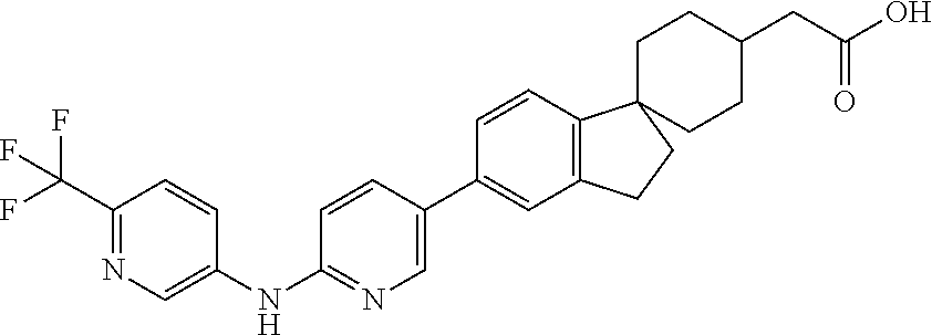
C1(C(F)(F)F)=NC=C(NC2=NC=C(C3=CC4=C(C=C3)C3(CC4)CCC(CC(O)=O)CC3)C=C2)C=C1
